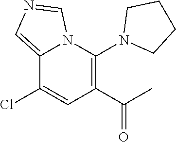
N12C(=CN=C1)C(Cl)=CC(C(C)=O)=C2N1CCCC1
